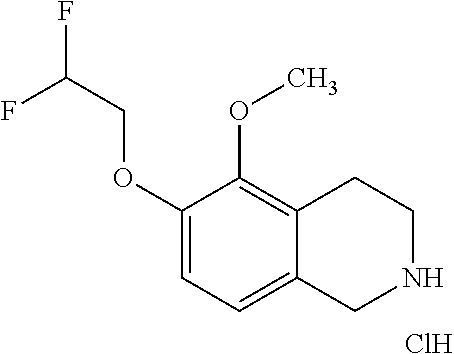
C1(OCC(F)F)=CC=C2C(=C1OC)CCNC2.Cl
